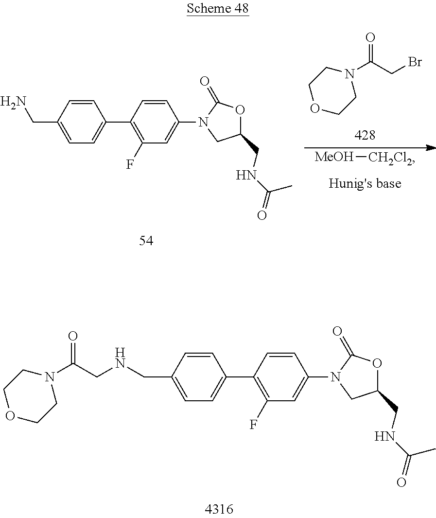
C1=CC(CN)=CC=C1C1=C(F)C=C(N2C(=O)OC(CNC(=O)C)C2)C=C1.N1(C(=O)CBr)CCOCC1.[MeOH][CH2Cl2].C1=CC(CNCC(N2CCOCC2)=O)=CC=C1C1=C(F)C=C(N2C(=O)OC(CNC(=O)C)C2)C=C1
